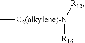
[C2(alkylene)-N](C)([R15])[R16]
